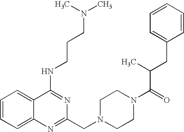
C1=CC=C2C(=C1)C(NCCCN(C)C)=NC(CN1CCN(C(C(CC3=CC=CC=C3)C)=O)CC1)=N2
